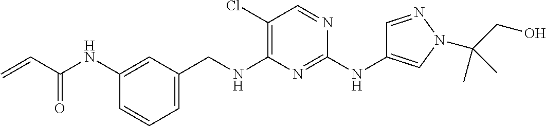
C1=CC=C(CNC2=C(Cl)C=NC(NC3=CN(C(CO)(C)C)N=C3)=N2)C=C1NC(C=C)=O
